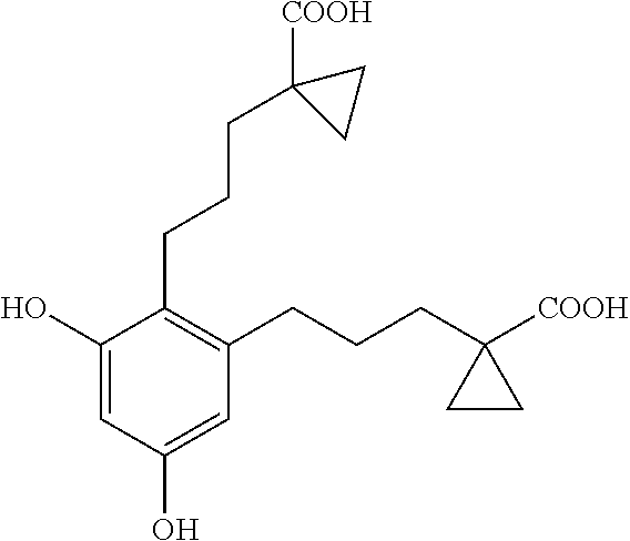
C1(O)=CC(O)=CC(CCCC2([COOH])CC2)=C1CCCC1([COOH])CC1
